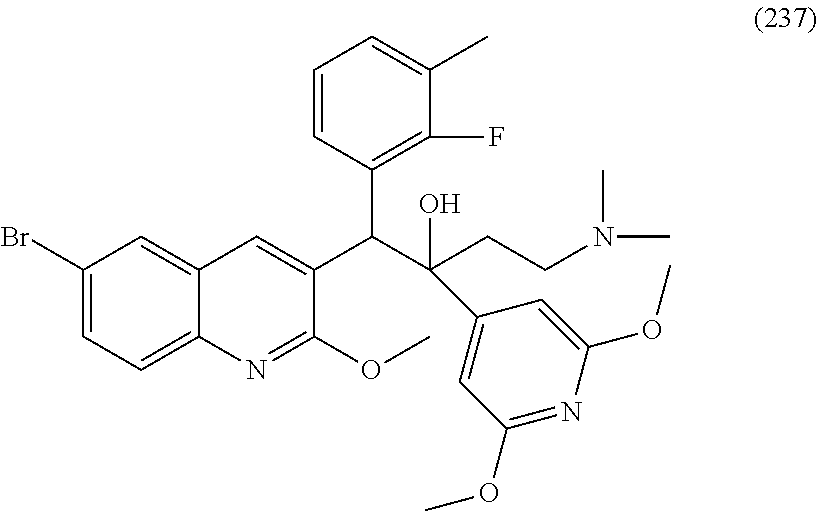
C1(Br)=CC=C2C(=C1)C=C(C(C(CCN(C)C)(O)C1=CC(OC)=NC(OC)=C1)C1=C(F)C(C)=CC=C1)C(OC)=N2
